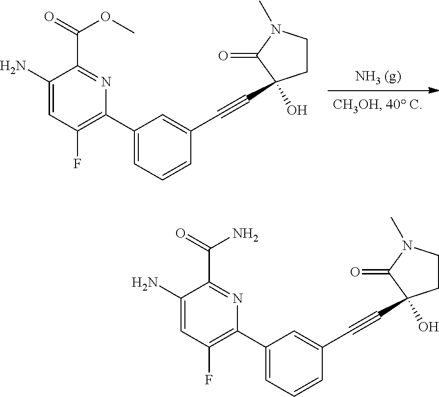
C1(N)=CC(F)=C(C2=CC=CC(C#CC3(O)CCN(C)C3=O)=C2)N=C1C(=O)OC.C1(N)=CC(F)=C(C2=CC=CC(C#CC3(O)CCN(C)C3=O)=C2)N=C1C(=O)N
